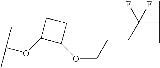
C(CCC(C(C)C)(F)F)OC1C(OC(C)C)CC1
